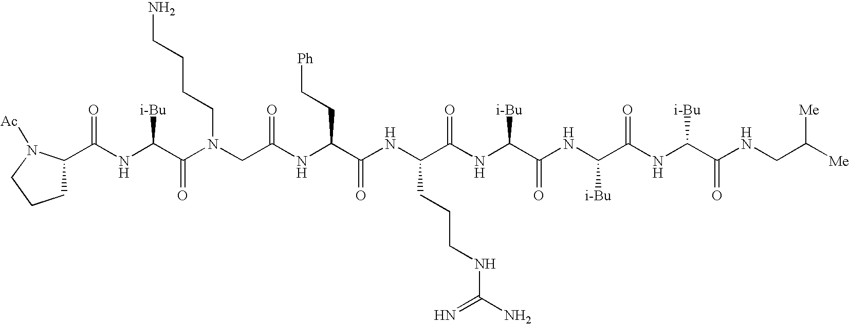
C(NC(C(N(CC(NC(C(NC(C(NC(C(NC(C(NC(C(NCC([Me])[Me])=O)[i-Bu])=O)[i-Bu])=O)[i-Bu])=O)CCCNC(=N)N)=O)CC[Ph])=O)CCCCN)=O)[i-Bu])(C1CCCN1[Ac])=O
